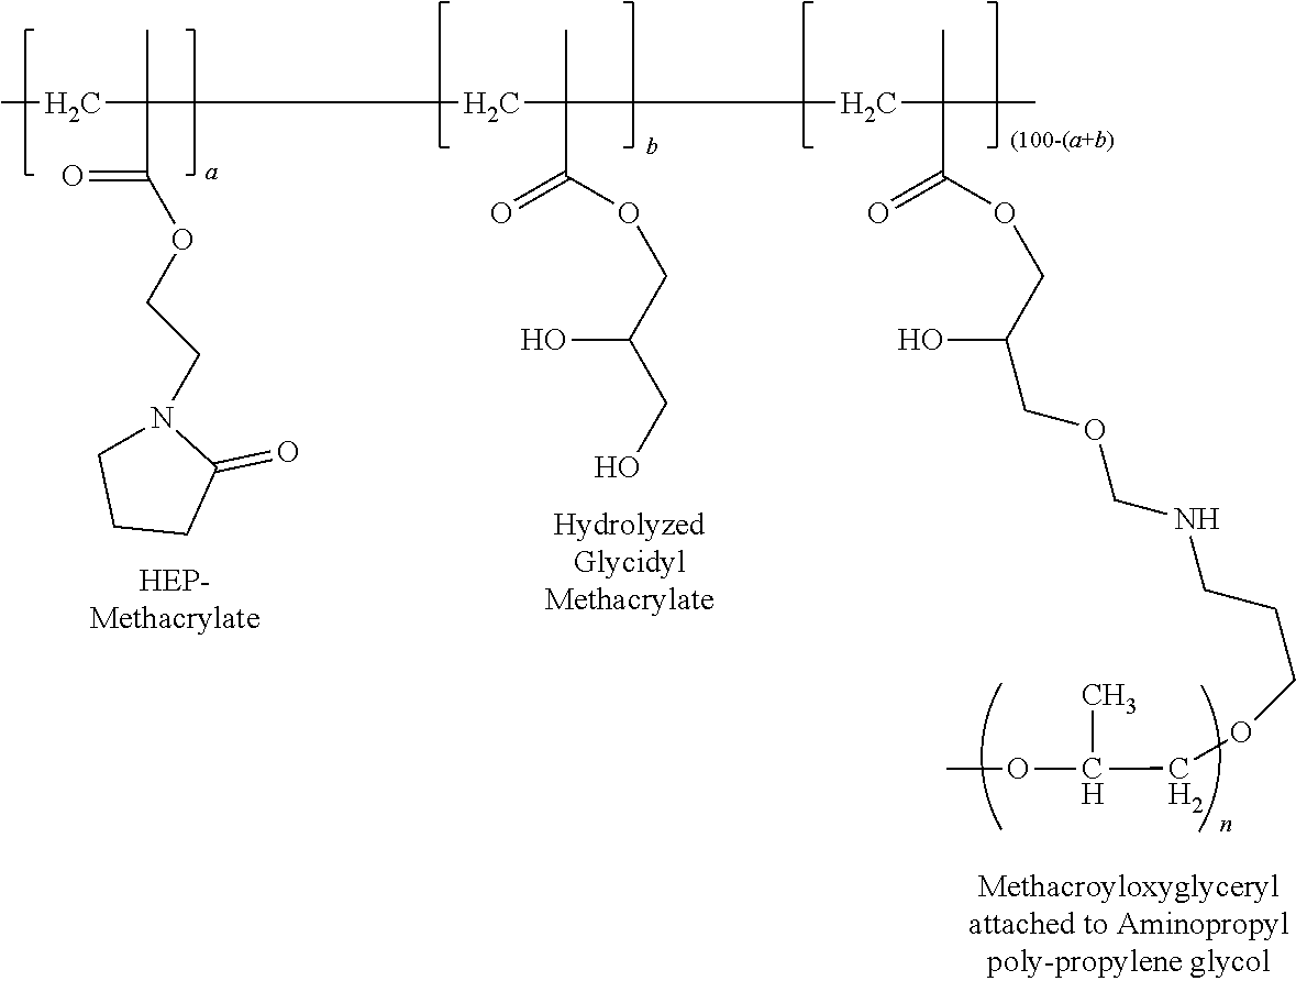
CCC(C)(C(=O)OCCN1CCCC1=O)CC(C)(C(OCC(O)CO)=O)CC(C)(C)C(OCC(O)COCNCCCOCC(OC)C)=O
